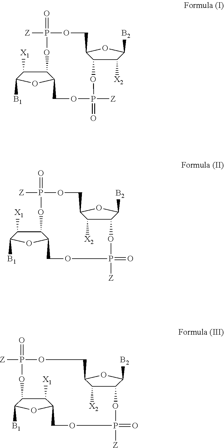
C1([X2])C2C(OC1[B2])COP([Z])(=O)OC1C([X1])C([B1])OC1COP([Z])(=O)O2.C12C([X2])C(OC1[B2])COP([Z])(=O)OC1C([X1])C([B1])OC1COP(=O)([Z])O2.C12C([X2])C(OC1[B2])COP([Z])(=O)OC1C([X1])C(OC1[B1])COP(=O)([Z])O2
